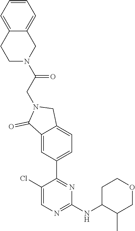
C1(Cl)=CN=C(NC2C(C)COCC2)N=C1C1=CC=C2C(=C1)C(=O)N(CC(=O)N1CC3=CC=CC=C3CC1)C2
